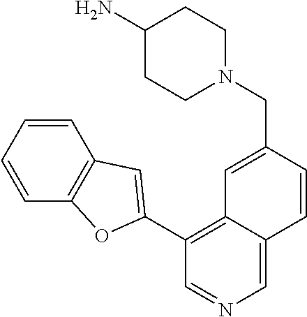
N1(CC2=CC3=C(C4=CC5=C(C=CC=C5)O4)C=NC=C3C=C2)CCC(N)CC1
